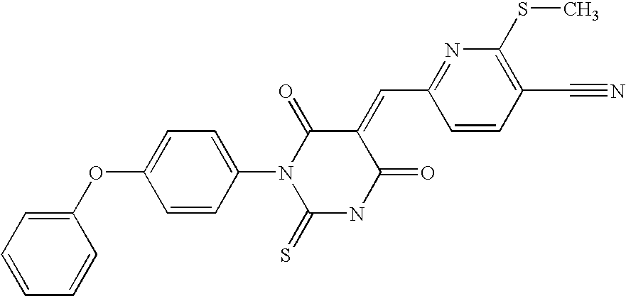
C1(OC2=CC=C(N3C(=S)NC(=O)C(=CC4=NC(SC)=C(C#N)C=C4)C3=O)C=C2)=CC=CC=C1
